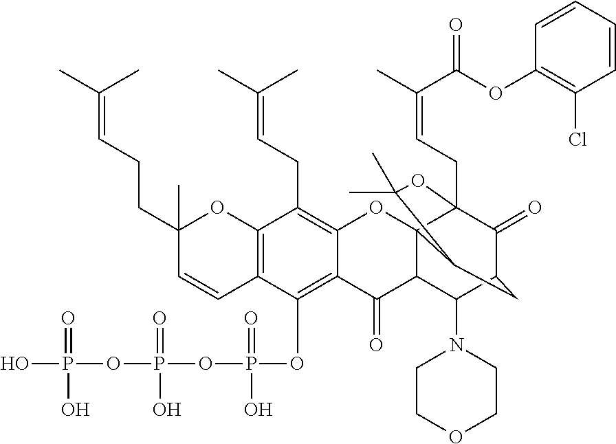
C12=C(OP(=O)(O)OP(OP(O)(=O)O)(=O)O)C3=C(C(CC=C(C)C)=C1OC14C(C2=O)C(N2CCOCC2)C2C(=O)C1(CC=C(C)C(=O)OC1=C(Cl)C=CC=C1)OC(C)(C)C4C2)OC(C)(CCC=C(C)C)C=C3
